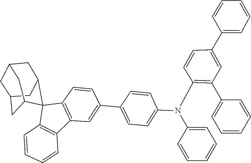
C1=CC(C2=CC=CC=C2)=CC(C2=CC=CC=C2)=C1N(C1=CC=CC=C1)C1=CC=C(C2=CC3=C(C=C2)C2(C4=C3C=CC=C4)C3CC4CC(CC2C4)C3)C=C1
